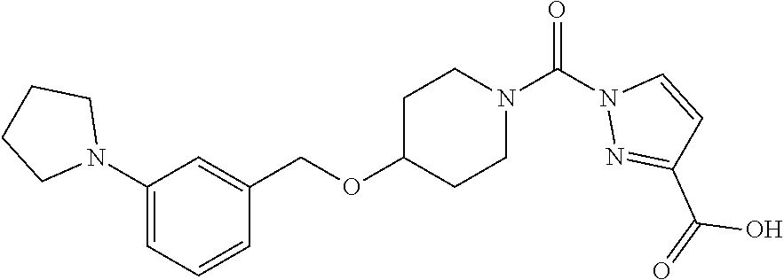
C1C(OCC2=CC(N3CCCC3)=CC=C2)CCN(C(N2N=C(C(=O)O)C=C2)=O)C1
